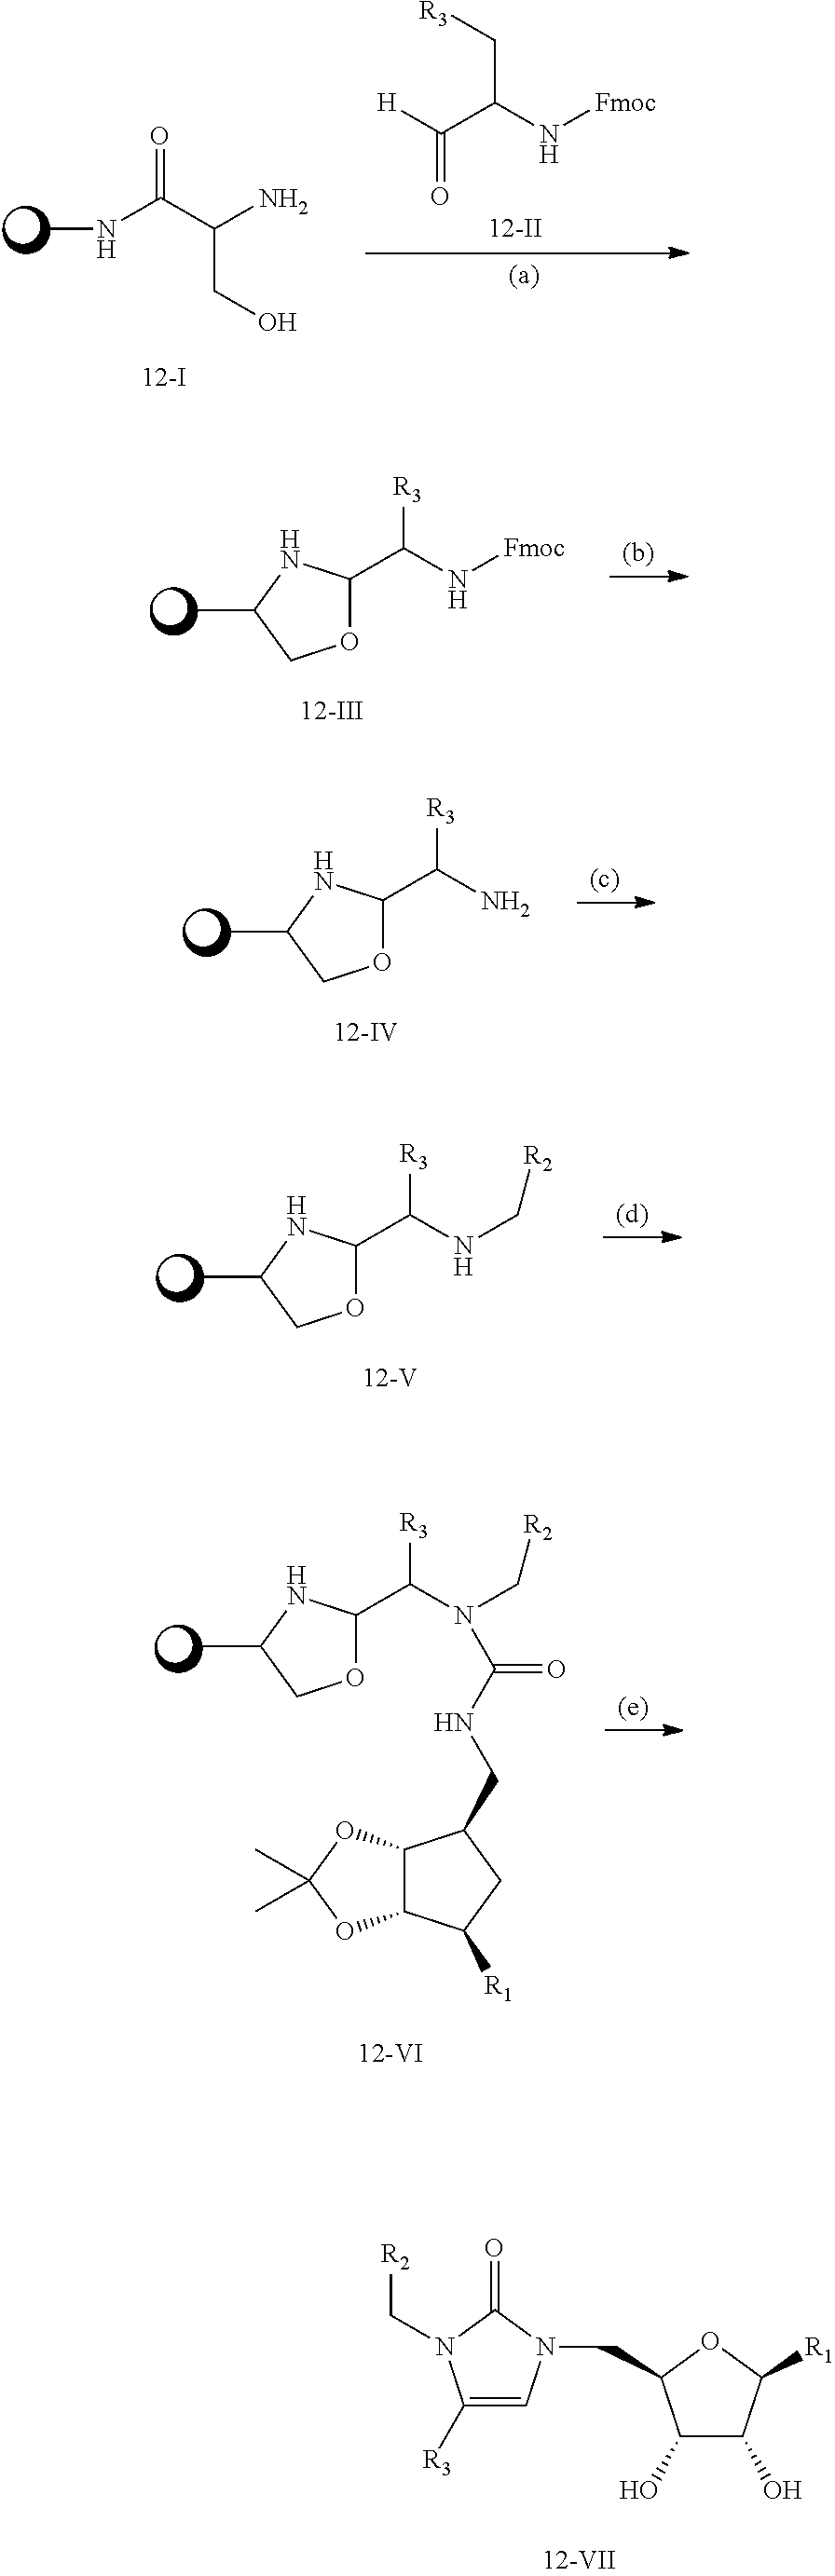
CNC(C(N)CO)=O.[H]C(C(N[Fmoc])C[R3])=O.CC1COC(C(N[Fmoc])[R3])N1.CC1COC(C(N)[R3])N1.CC1COC(C(NC[R2])[R3])N1.CC1COC(C(N(C[R2])C(NCC2C3C(C([R1])C2)OC(C)(C)O3)=O)[R3])N1.C1(O)C(O)C([R1])OC1CN1C=C([R3])N(C[R2])C1=O
